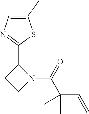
N1(C(=O)C(C=C)(C)C)C(C2=NC=C(C)S2)CC1
